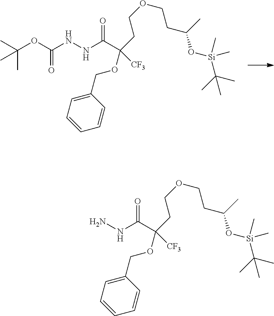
C(CCOCCC(O[Si](C)(C)C(C)(C)C)C)(OCC1=CC=CC=C1)([CF3])C(NNC(OC(C)(C)C)=O)=O.C(CCOCCC(O[Si](C)(C)C(C)(C)C)C)(OCC1=CC=CC=C1)([CF3])C(NN)=O
